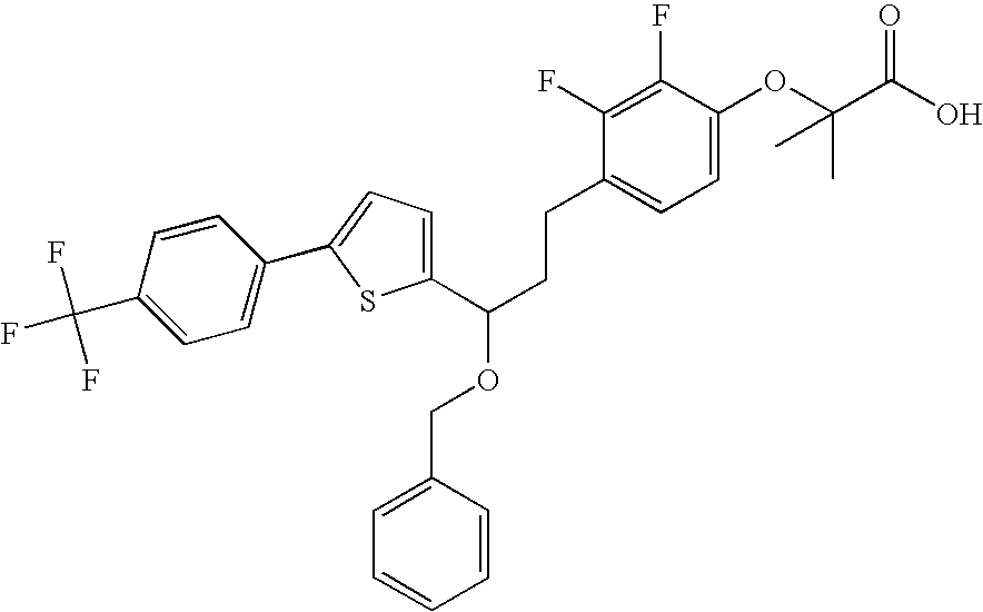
C1(C(CCC2=CC=C(OC(C(O)=O)(C)C)C(F)=C2F)OCC2=CC=CC=C2)=CC=C(C2=CC=C(C(F)(F)F)C=C2)S1
